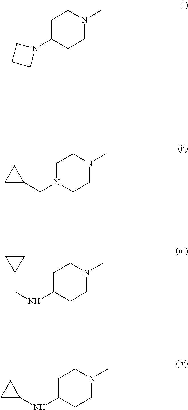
C1C(N2CCC2)CCN(C)C1.C1N(CC2CC2)CCN(C)C1.C1C(NCC2CC2)CCN(C)C1.C1C(NC2CC2)CCN(C)C1
